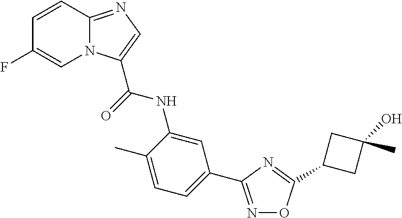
C1=C(C)C(NC(=O)C2=CN=C3N2C=C(F)C=C3)=CC(C2=NOC(C3CC(C)(O)C3)=N2)=C1
